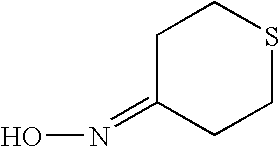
C1C(=NO)CCSC1
